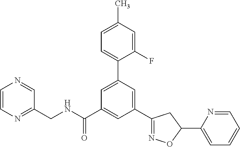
C1(C2=NOC(C3=CC=CC=N3)C2)=CC(C2=CC=C(C)C=C2F)=CC(C(NCC2=NC=CN=C2)=O)=C1
